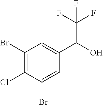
C1(Br)=C(Cl)C(Br)=CC(C(O)C(F)(F)F)=C1
